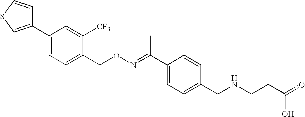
C1=C([CF3])C(CON=C(C2=CC=C(CNCCC(=O)O)C=C2)C)=CC=C1C1=CSC=C1
